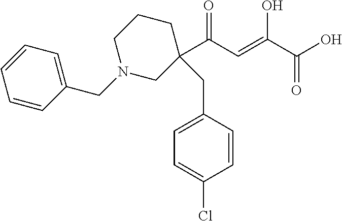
C1=C(CC2(C(C=C(C(O)=O)O)=O)CN(CC3=CC=CC=C3)CCC2)C=CC(Cl)=C1
